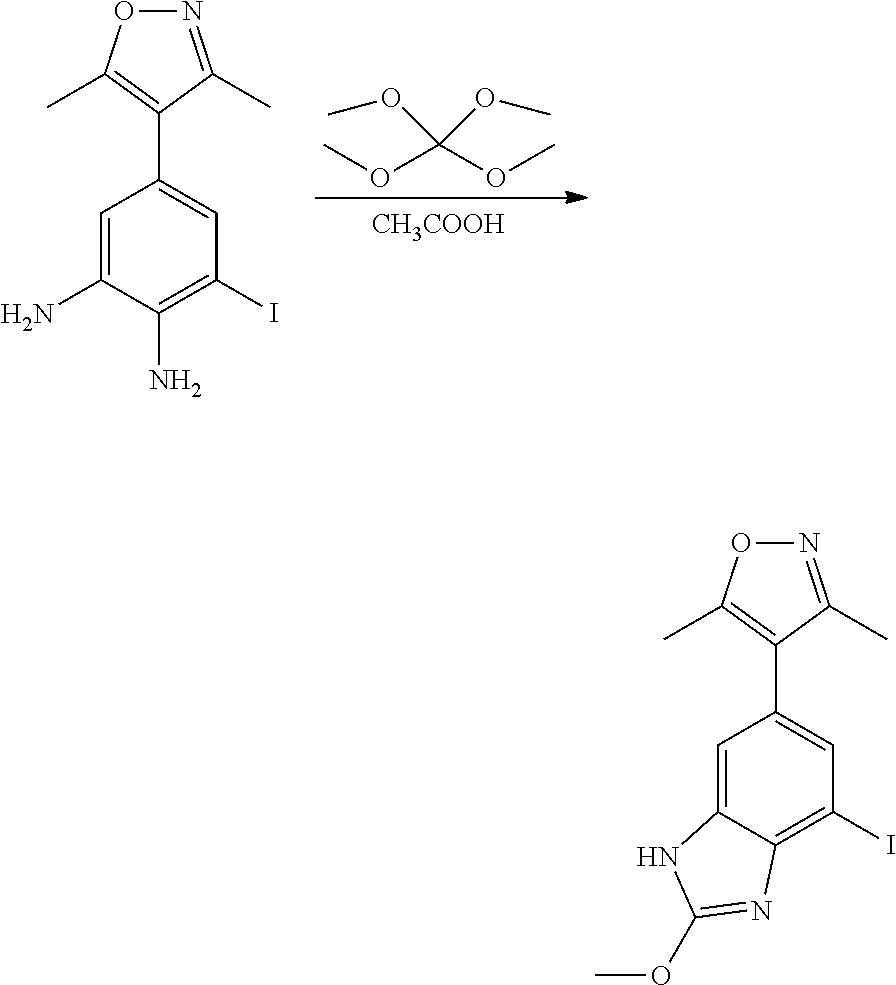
[CH3COOH].O(C)C(OC)(OC)OC.C1=C(N)C(N)=C(I)C=C1C1=C(C)ON=C1C.C1=C2C(=C(I)C=C1C1=C(C)ON=C1C)N=C(OC)N2
